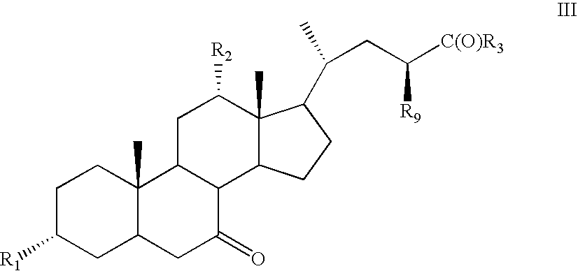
C1C([R1])CC2C(C)(C1)C1C(C(=O)C2)C2C(C)(C([R2])C1)C(C(C)CC([C(O)R3])[R9])CC2
